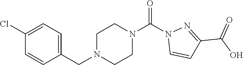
C1(CN2CCN(C(N3C=CC(C(=O)O)=N3)=O)CC2)=CC=C(Cl)C=C1
